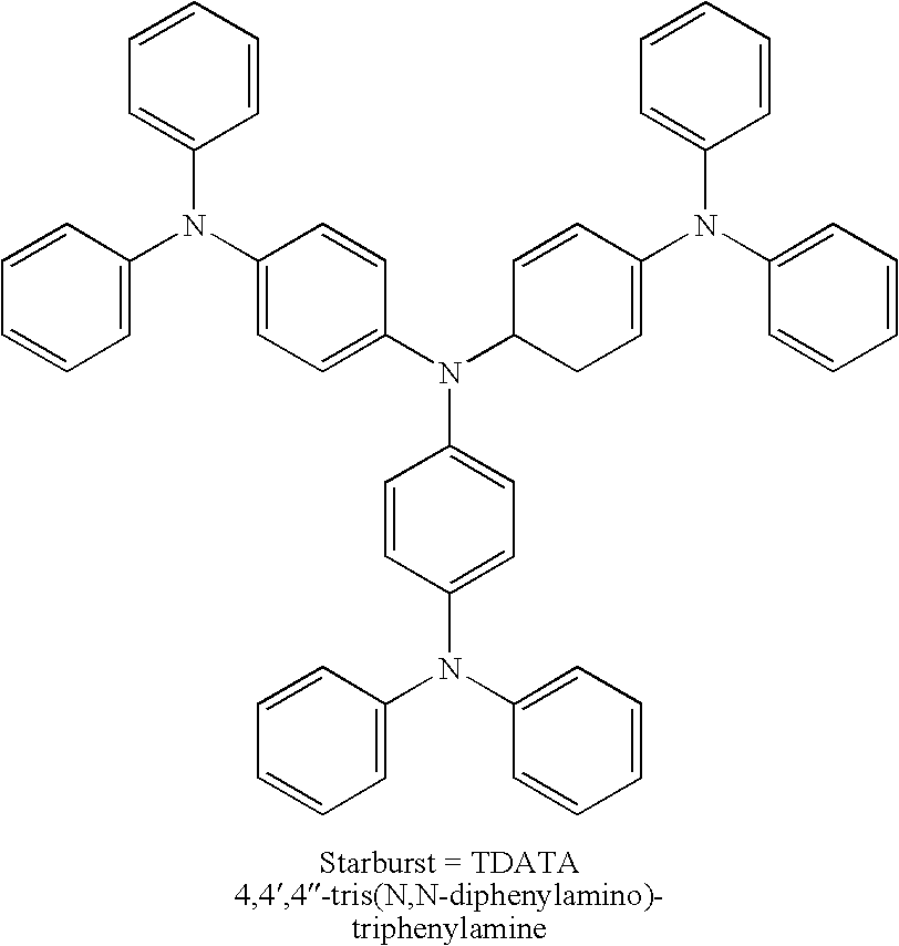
N(C1=CC=CC=C1)(C1=CC=C(N(C2C=CC(N(C3=CC=CC=C3)C3=CC=CC=C3)=CC2)C2=CC=C(N(C3=CC=CC=C3)C3=CC=CC=C3)C=C2)C=C1)C1=CC=CC=C1
